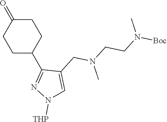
C1C(=O)CCC(C2=NN([THP])C=C2CN(CCN(C)[Boc])C)C1
